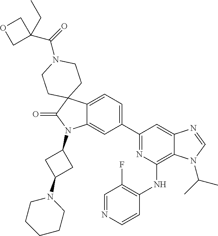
C12=CC=C(C3=NC(NC4=C(F)C=NC=C4)=C4C(=C3)N=CN4C(C)C)C=C1N(C1CC(N3CCCCC3)C1)C(=O)C21CCN(C(=O)C2(CC)COC2)CC1
